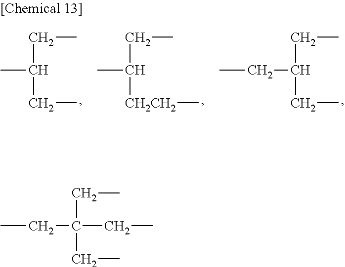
C(C)C(CC)(CC)CC.CC(CC)CC.CC(CC)[CH2CH2]C.C(C)C(CC)CC
